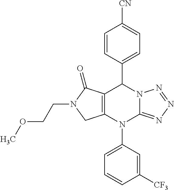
C1=CC(C2C3=C(N(C4=CC=CC([CF3])=C4)C4=NN=NN24)CN(CCOC)C3=O)=CC=C1[CN]
